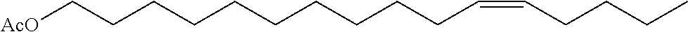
C(CC=CCCCCCCCCCC[AcO])CC
